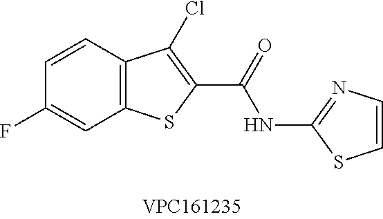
C12=C(C=CC(F)=C1)C(Cl)=C(C(NC1=NC=CS1)=O)S2
